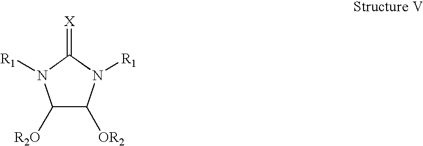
C1([R2O])C([OR2])N([R1])C(=[X])N1[R1]
